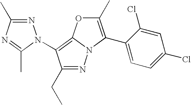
N1=C(C)N=C(C)N1C1=C2N(N=C1CC)C(C1=CC=C(Cl)C=C1Cl)=C(C)O2
